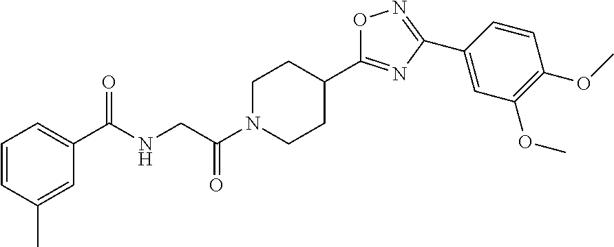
C1=CC(C)=CC(C(NCC(N2CCC(C3=NC(C4=CC(OC)=C(OC)C=C4)=NO3)CC2)=O)=O)=C1
